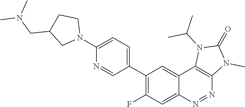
C1(C2=C(F)C=C3C(=C2)C2=C(N=N3)N(C)C(=O)N2C(C)C)=CC=C(N2CCC(CN(C)C)C2)N=C1
